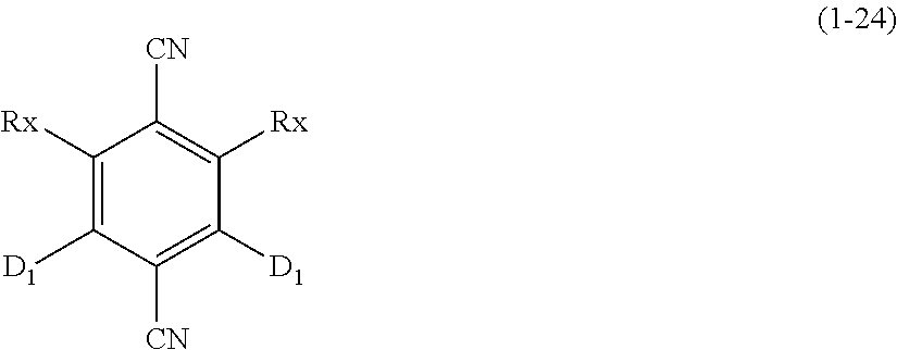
C1([CN])=C([D1])C([Rx])=C([CN])C([Rx])=C1[D1]
